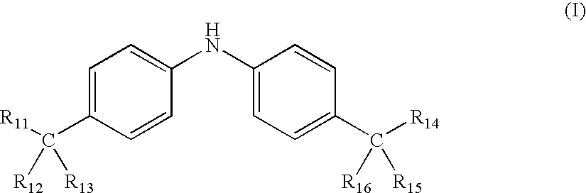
C1=C(C([R11])([R12])[R13])C=CC(NC2=CC=C(C([R14])([R16])[R15])C=C2)=C1
